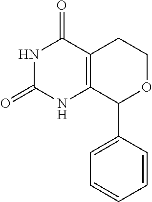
C1=CC=CC=C1C1OCCC2=C1NC(=O)NC2=O
